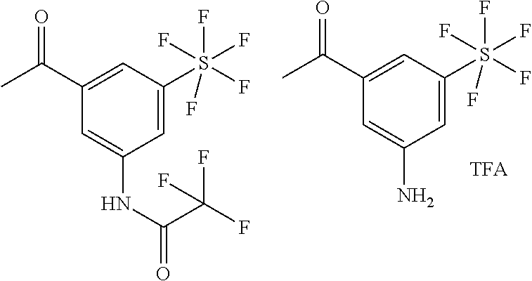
C1=C(S(F)(F)(F)(F)F)C=C(C(C)=O)C=C1NC(=O)C(F)(F)F.C1=C(S(F)(F)(F)(F)F)C=C(C(C)=O)C=C1N
